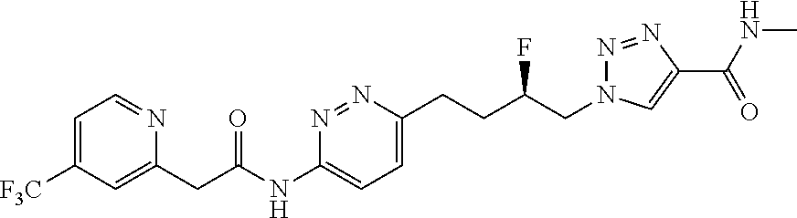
C1(CC(NC2=CC=C(CCC(CN3N=NC(C(=O)NC)=C3)F)N=N2)=O)=CC([F3C])=CC=N1
